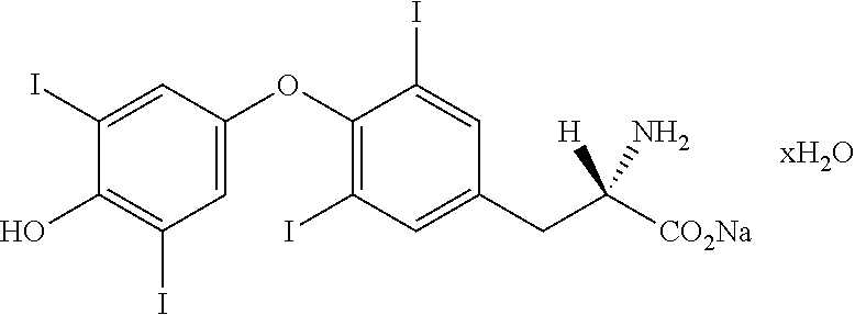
C1=C(OC2=C(I)C=C(CC([CO2Na])([H])N)C=C2I)C=C(I)C(O)=C1I
